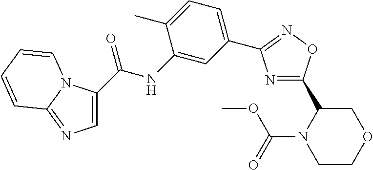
N1=C(C2N(C(=O)OC)CCOC2)ON=C1C1=CC=C(C)C(NC(=O)C2=CN=C3N2C=CC=C3)=C1
